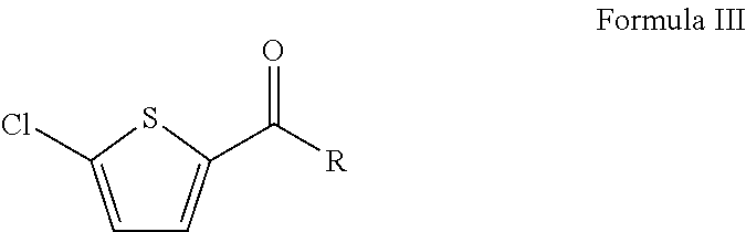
C1=C(Cl)SC(C([R])=O)=C1
